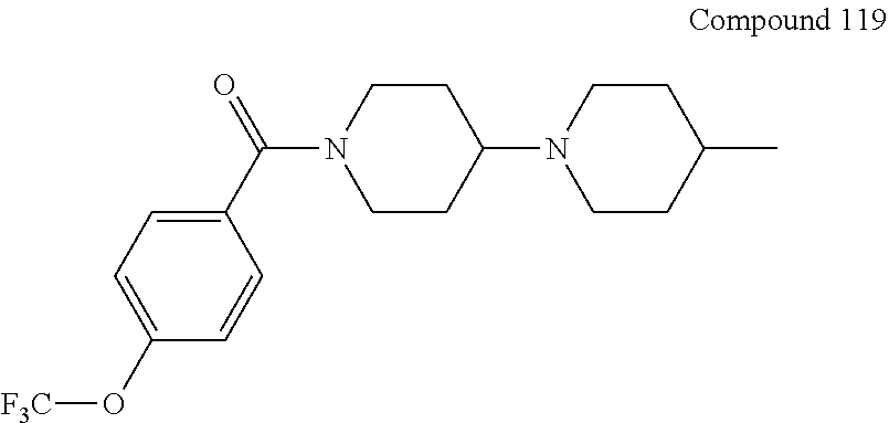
C(N1CCC(N2CCC(C)CC2)CC1)(C1=CC=C(O[F3C])C=C1)=O
